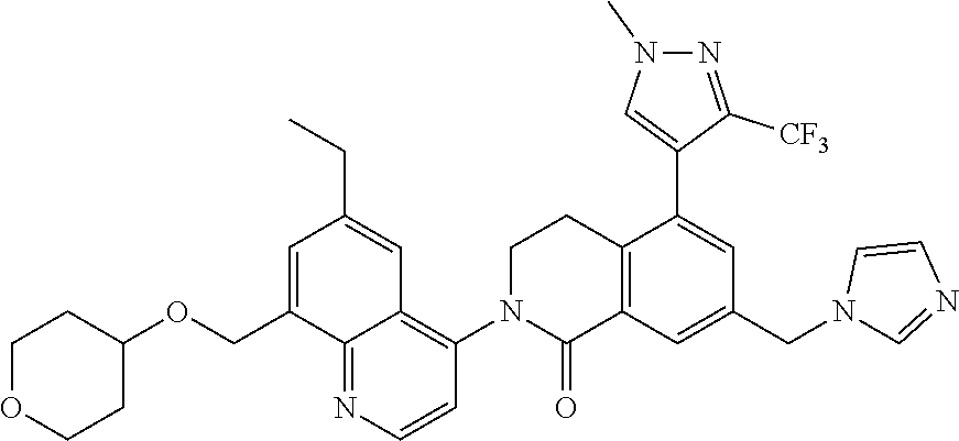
C1CN(C2=C3C(=NC=C2)C(COC2CCOCC2)=CC(CC)=C3)C(=O)C2=C1C(C1=CN(C)N=C1[CF3])=CC(CN1C=NC=C1)=C2
